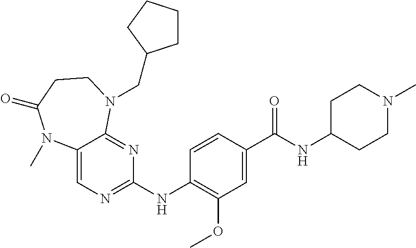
C12=CN=C(NC3=C(OC)C=C(C(NC4CCN(C)CC4)=O)C=C3)N=C1N(CC1CCCC1)CCC(=O)N2C
